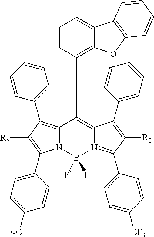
N12C(=C(C3=CC=CC=C3)C([R5])=C1C1=CC=C([F3C])C=C1)C(C1=C3C(=CC=C1)C1=C(O3)C=CC=C1)=C1N(=C(C3=CC=C([CF3])C=C3)C([R2])=C1C1=CC=CC=C1)B2(F)F
